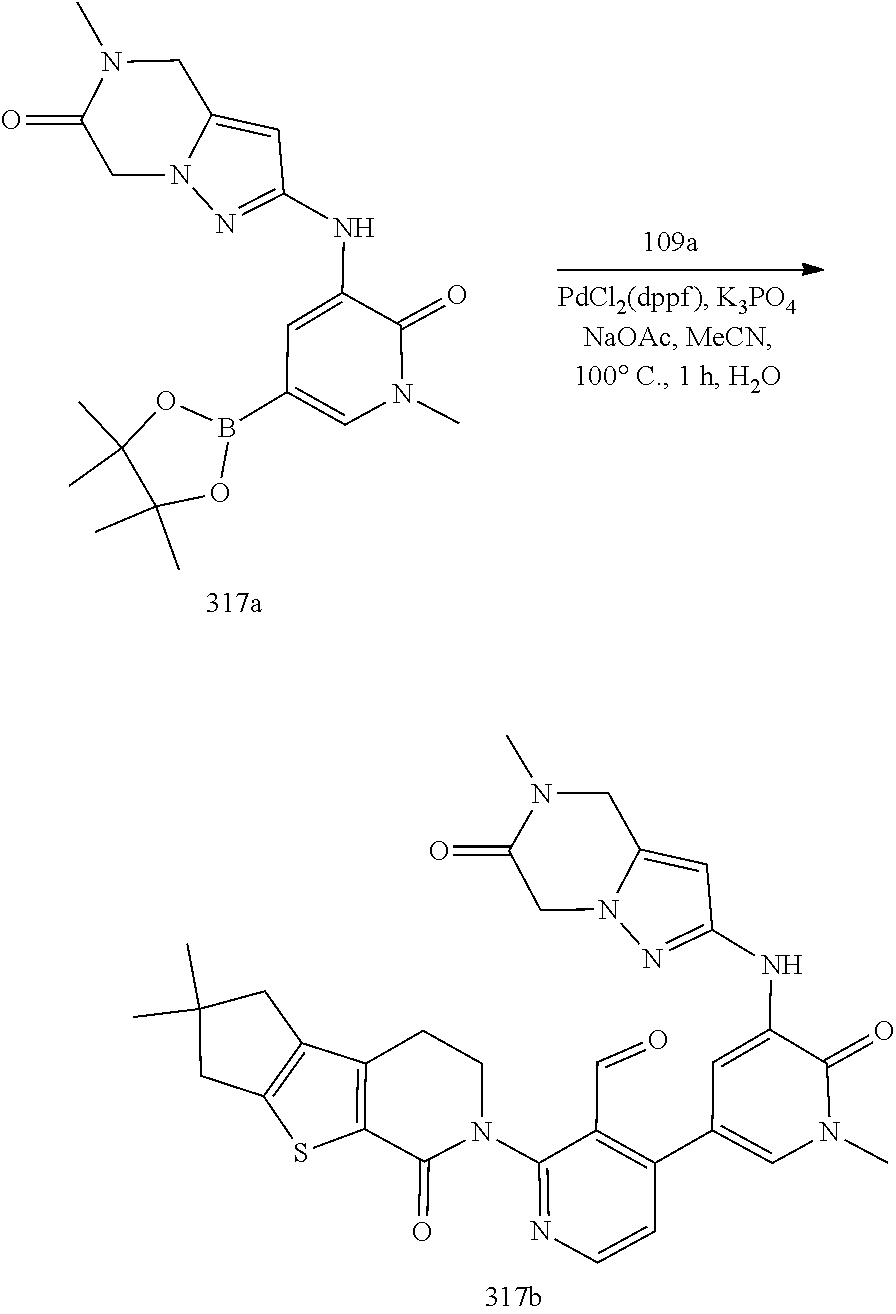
C12=C(SC3=C1CC(C)(C)C3)C(=O)N(C1=NC=CC(C3=CN(C)C(=O)C(NC4=NN5C(=C4)CN(C)C(=O)C5)=C3)=C1C=O)CC2.O=C1CN2C(=CC(NC3=CC(B4OC(C)(C)C(C)(C)O4)=CN(C)C3=O)=N2)CN1C
